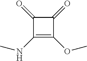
C1(=O)C(=O)C(NC)=C1OC
